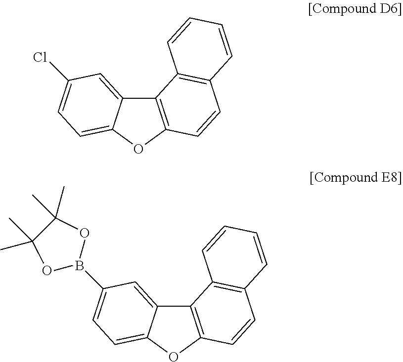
C12=C(OC3=CC=C(Cl)C=C13)C=CC1=C2C=CC=C1.C12=C(OC3=CC=C(B4OC(C)(C)C(C)(C)O4)C=C13)C=CC1=C2C=CC=C1
